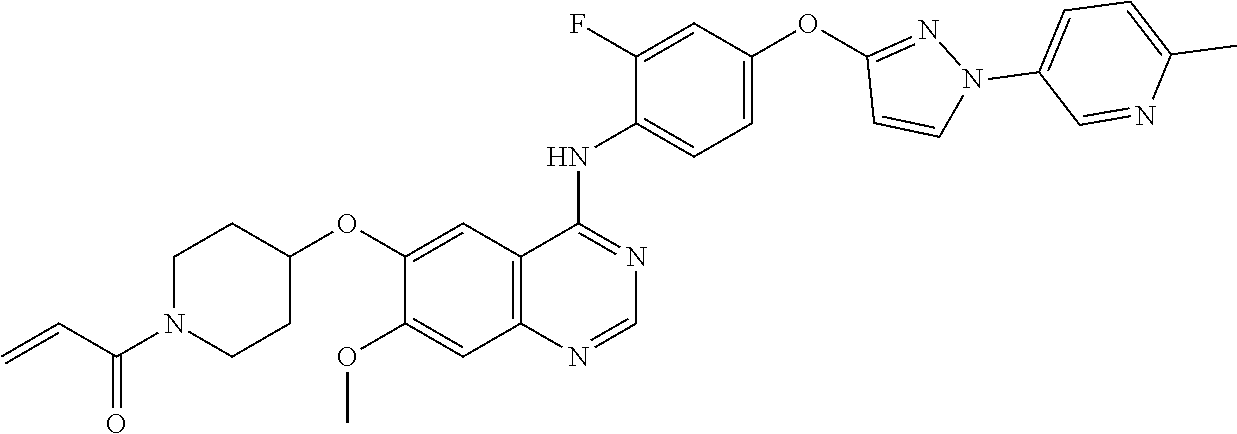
C1=C(OC2=NN(C3=CC=C(C)N=C3)C=C2)C=C(F)C(NC2=NC=NC3=C2C=C(OC2CCN(C(=O)C=C)CC2)C(OC)=C3)=C1
